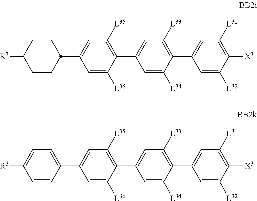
C1=C([L32])C([X3])=C([L31])C=C1C1=C([L33])C=C(C2=C([L35])C=C(C3CCC([R3])CC3)C=C2[L36])C=C1[L34].C1=C([L32])C([X3])=C([L31])C=C1C1=C([L33])C=C(C2=C([L35])C=C(C3=CC=C([R3])C=C3)C=C2[L36])C=C1[L34]
